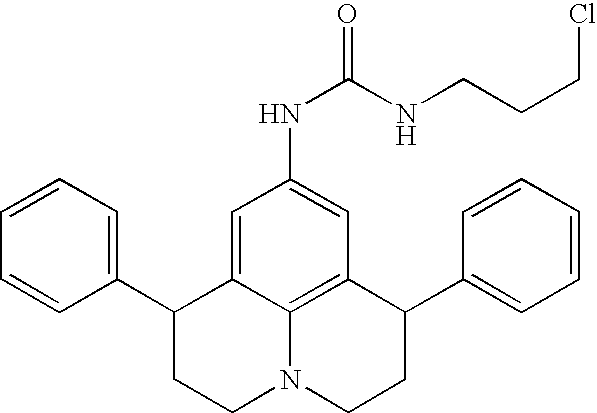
C1=CC=C(C2CCN3C4=C(C(C5=CC=CC=C5)CC3)C=C(NC(=O)NCCCCl)C=C24)C=C1
